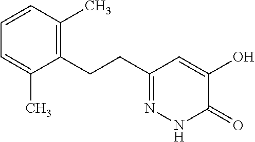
C1=CC(C)=C(CCC2=NNC(=O)C(O)=C2)C(C)=C1
